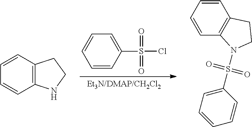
C1=CC(S(Cl)(=O)=O)=CC=C1.C1=CC=CC2=C1N(S(C1=CC=CC=C1)(=O)=O)CC2.C1=CC2=C(C=C1)NCC2
